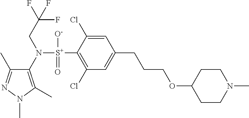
C1(C)=NN(C)C(C)=C1N([S+](C1=C(Cl)C=C(CCCOC2CCN(C)CC2)C=C1Cl)([O-])=O)CC(F)(F)F
